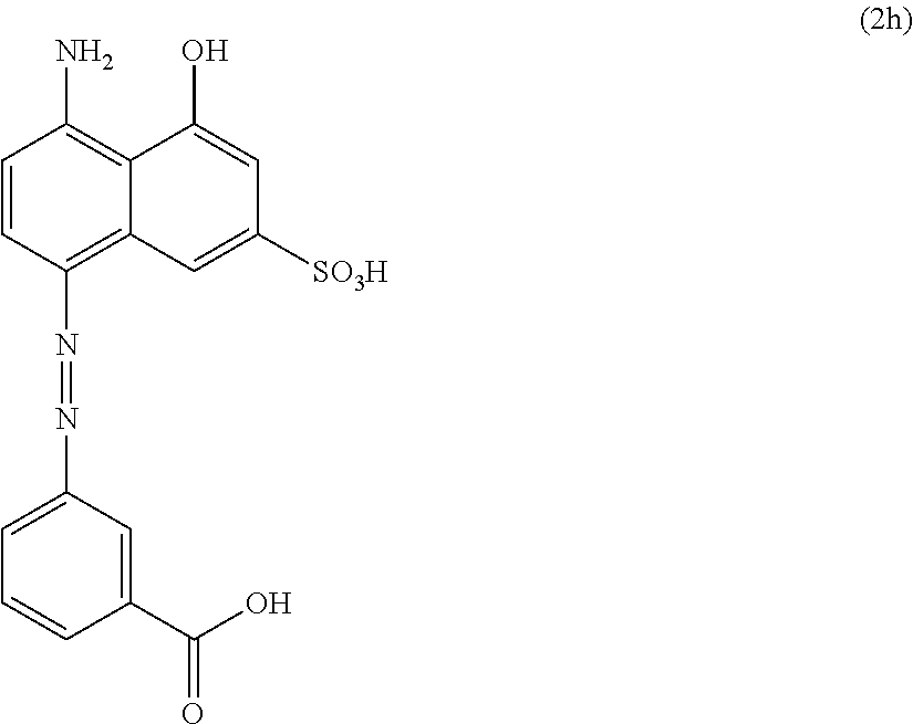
C1=CC(N=NC2=CC=CC(C(O)=O)=C2)=C2C(=C1N)C(O)=CC([SO3H])=C2
